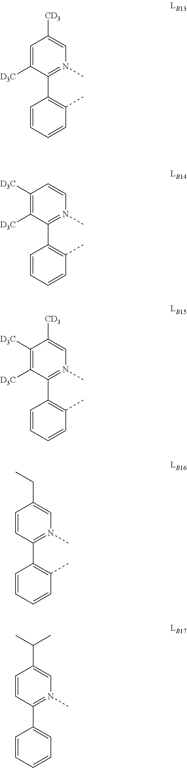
C1=C([D3C])C(C2=C(C)C=CC=C2)=N(C)C=C1[CD3].C1([D3C])=C([D3C])C(C2=C(C)C=CC=C2)=N(C)C=C1.C1([D3C])=C([D3C])C(C2=C(C)C=CC=C2)=N(C)C=C1[CD3].C1=CC(C2=C(C)C=CC=C2)=N(C)C=C1CC.C1=CC(C2=CC=CC=C2)=N(C)C=C1C(C)C
